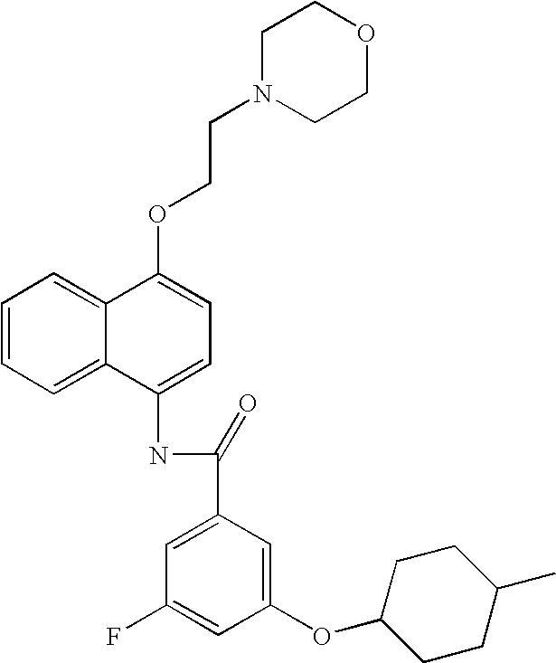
C1=CC=C2C(=C1)C(OCCN1CCOCC1)=CC=C2NC(=O)C1=CC(F)=CC(OC2CCC(C)CC2)=C1
